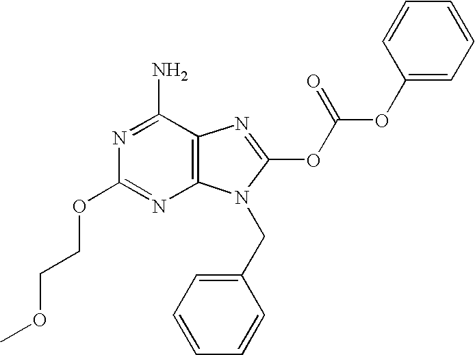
NC1=NC(OCCOC)=NC2=C1N=C(OC(OC1=CC=CC=C1)=O)N2CC1=CC=CC=C1
